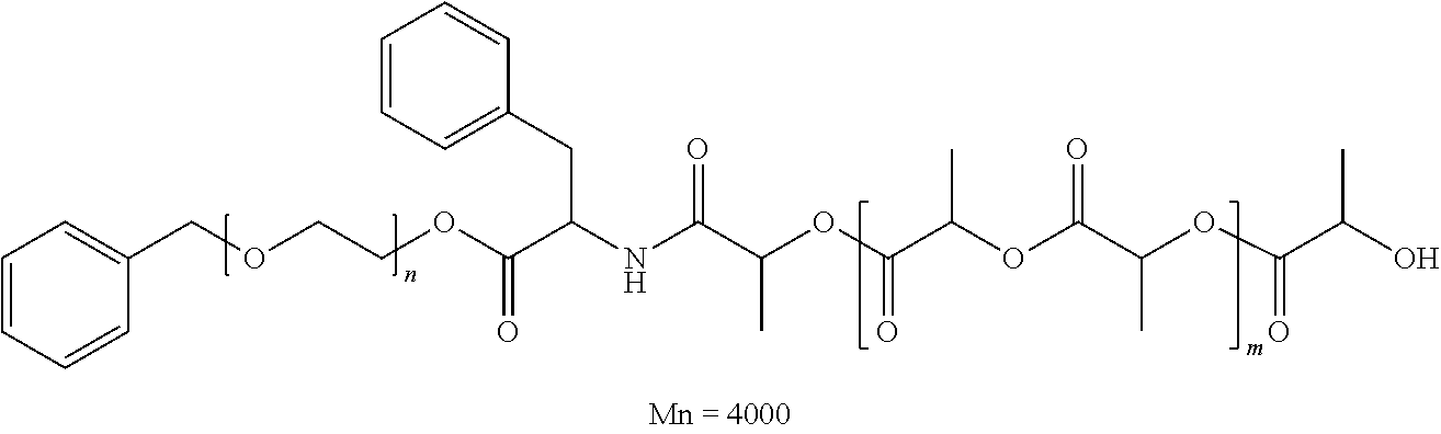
C(OCCOC(C(NC(C(OC(C(OC(C(OC(C(O)C)=O)C)=O)C)=O)C)=O)CC1=CC=CC=C1)=O)C1=CC=CC=C1
